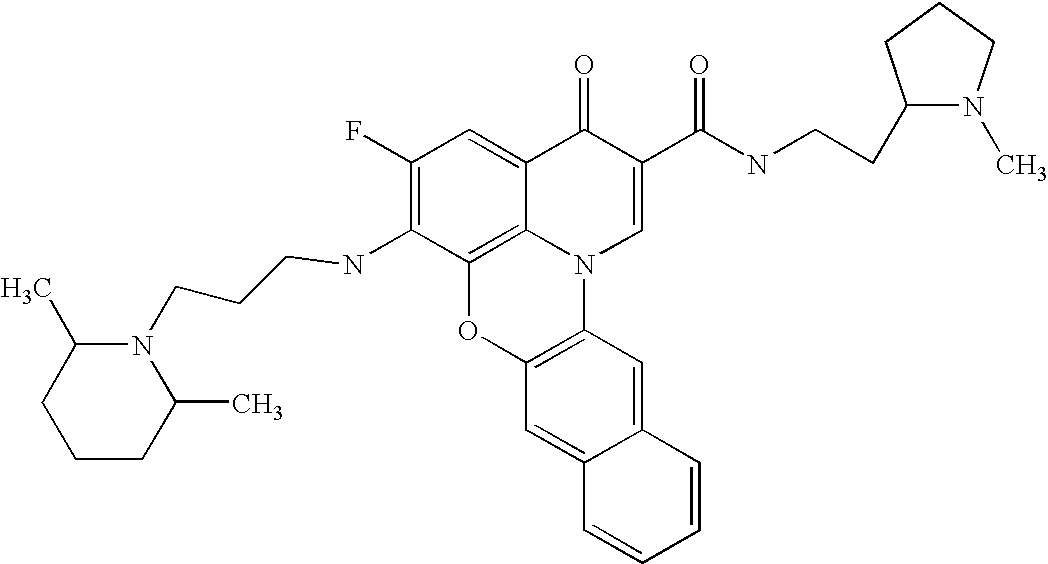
C1(F)=C(NCCCN2C(C)CCCC2C)C2=C3C(=C1)C(=O)C(C(NCCC1N(C)CCC1)=O)=CN3C1=C(O2)C=C2C(=C1)C=CC=C2
